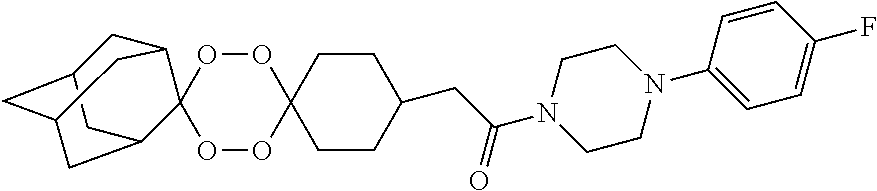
C1CC(CC(N2CCN(C3=CC=C(F)C=C3)CC2)=O)CCC12OOC1(OO2)C2CC3CC(CC1C3)C2
